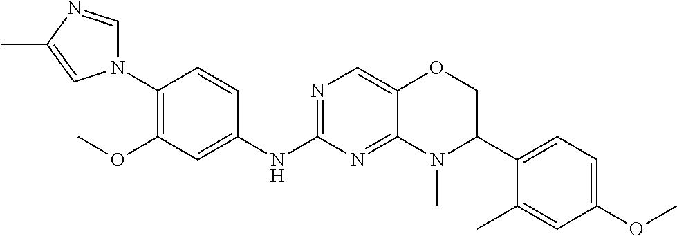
C1(N2C=NC(C)=C2)=C(OC)C=C(NC2=NC=C3C(=N2)N(C)C(C2=CC=C(OC)C=C2C)CO3)C=C1
